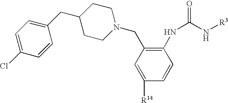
C1=C([R14])C=CC(NC(=O)N[R3])=C1CN1CCC(CC2=CC=C(Cl)C=C2)CC1
